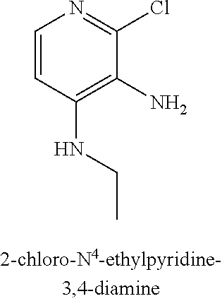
C1=CC(NCC)=C(N)C(Cl)=N1
